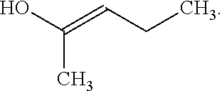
OC(=CCC)C
